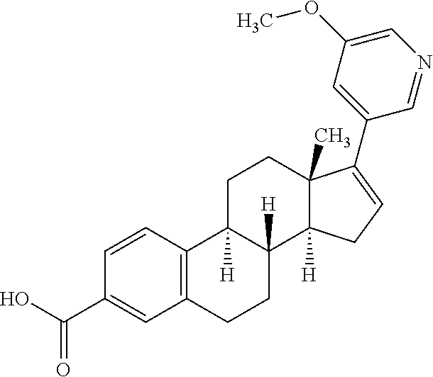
C1=CC(C(O)=O)=CC2=C1C1([H])C([H])(CC2)C2([H])C(C)(CC1)C(C1=CC(OC)=CN=C1)=CC2
